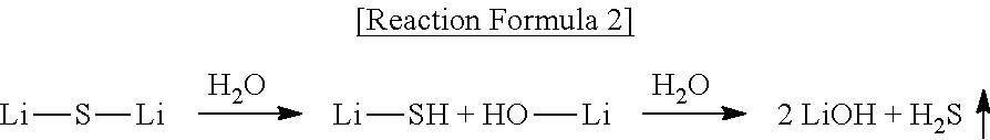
[Li]S[Li].O.[Li][SH + HO][Li].O
